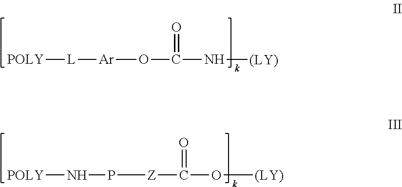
[POLY][L][Ar]OC(N[(LY)])=O.[POLY]NP[Z]C(O[(LY)])=O
